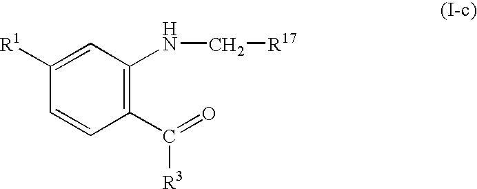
C1([R1])=CC(NC[R17])=C(C(=O)[R3])C=C1
